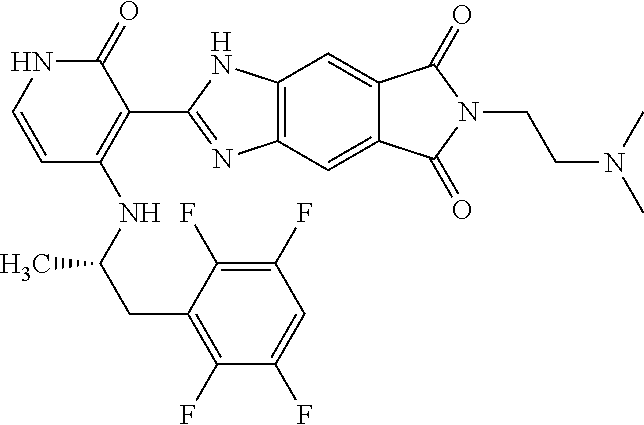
C1(=O)NC=CC(NC(CC2=C(F)C(F)=CC(F)=C2F)C)=C1C1=NC2=C(N1)C=C1C(=C2)C(=O)N(CCN(C)C)C1=O
